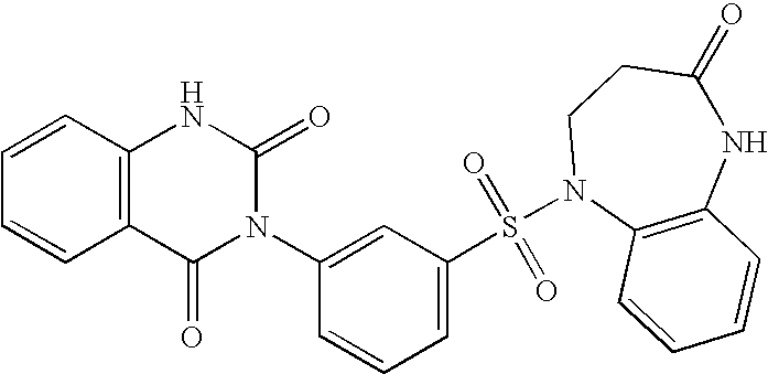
C1=CC2=C(C=C1)C(=O)N(C1=CC(S(=O)(=O)N3C4=C(NC(=O)CC3)C=CC=C4)=CC=C1)C(=O)N2
